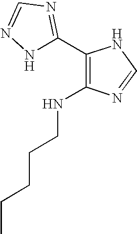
N1C(C2=C(NCCCCC)N=CN2)=NC=N1
